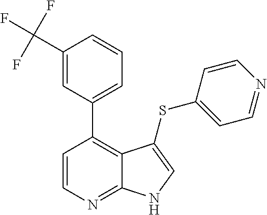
C1(C(F)(F)F)=CC(C2=C3C(=NC=C2)NC=C3SC2=CC=NC=C2)=CC=C1
